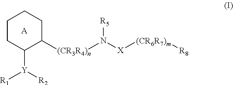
C1CC([Y]([R2])[R1])C([(CR3R4)n]N([X][(CR6R7)m][R8])[R5])CC1.[A]
